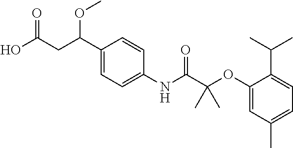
C1(C(CC(O)=O)OC)=CC=C(NC(C(OC2=CC(C)=CC=C2C(C)C)(C)C)=O)C=C1
